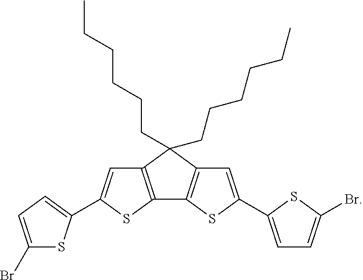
C12=C(SC(C3=CC=C(Br)S3)=C1)C1=C(C2(CCCCCC)CCCCCC)C=C(C2=CC=C(Br)S2)S1
